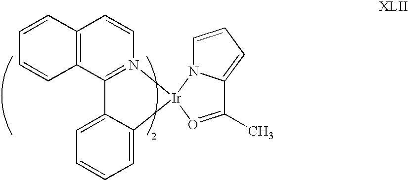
C12=C(C3=N(C=C1)[Ir]1(C4=CC=CC=C34)N3C=CC=C3C(C)=O1)C=CC=C2
